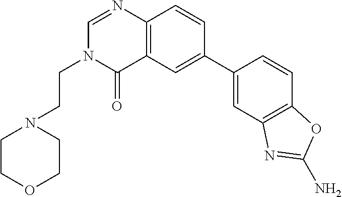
C12=C(C=CC(C3=CC4=C(C=C3)OC(N)=N4)=C1)N=CN(CCN1CCOCC1)C2=O
